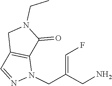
N1=CC2=C(N1CC(=CF)CN)C(=O)N(CC)C2
